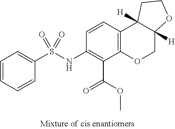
C1=C(S(NC2=C(C(OC)=O)C3=C(C=C2)C2([H])C([H])(CO3)OCC2)(=O)=O)C=CC=C1
